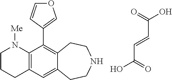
C1N([Me])C2=C(CC1)C=C1C(=C2C2=COC=C2)CCNCC1.C(C(=O)O)=CC(O)=O
